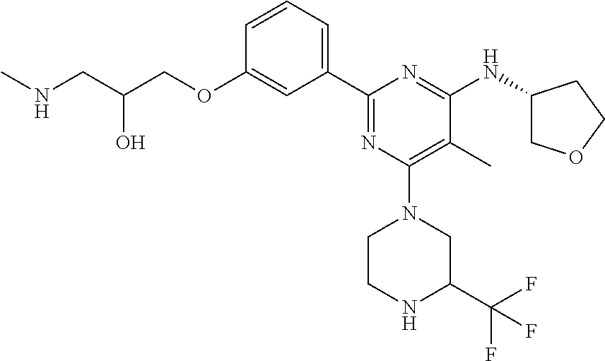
C1=CC=C(C2=NC(N3CCNC(C(F)(F)F)C3)=C(C)C(NC3COCC3)=N2)C=C1OCC(CNC)O
